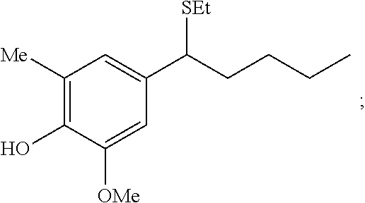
C1(O)=C([Me])C=C(C(CCCC)[SEt])C=C1[OMe]
